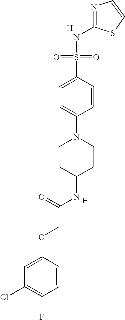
N1=C(NS(=O)(=O)C2=CC=C(N3CCC(NC(COC4=CC(Cl)=C(F)C=C4)=O)CC3)C=C2)SC=C1.[H].[H]
